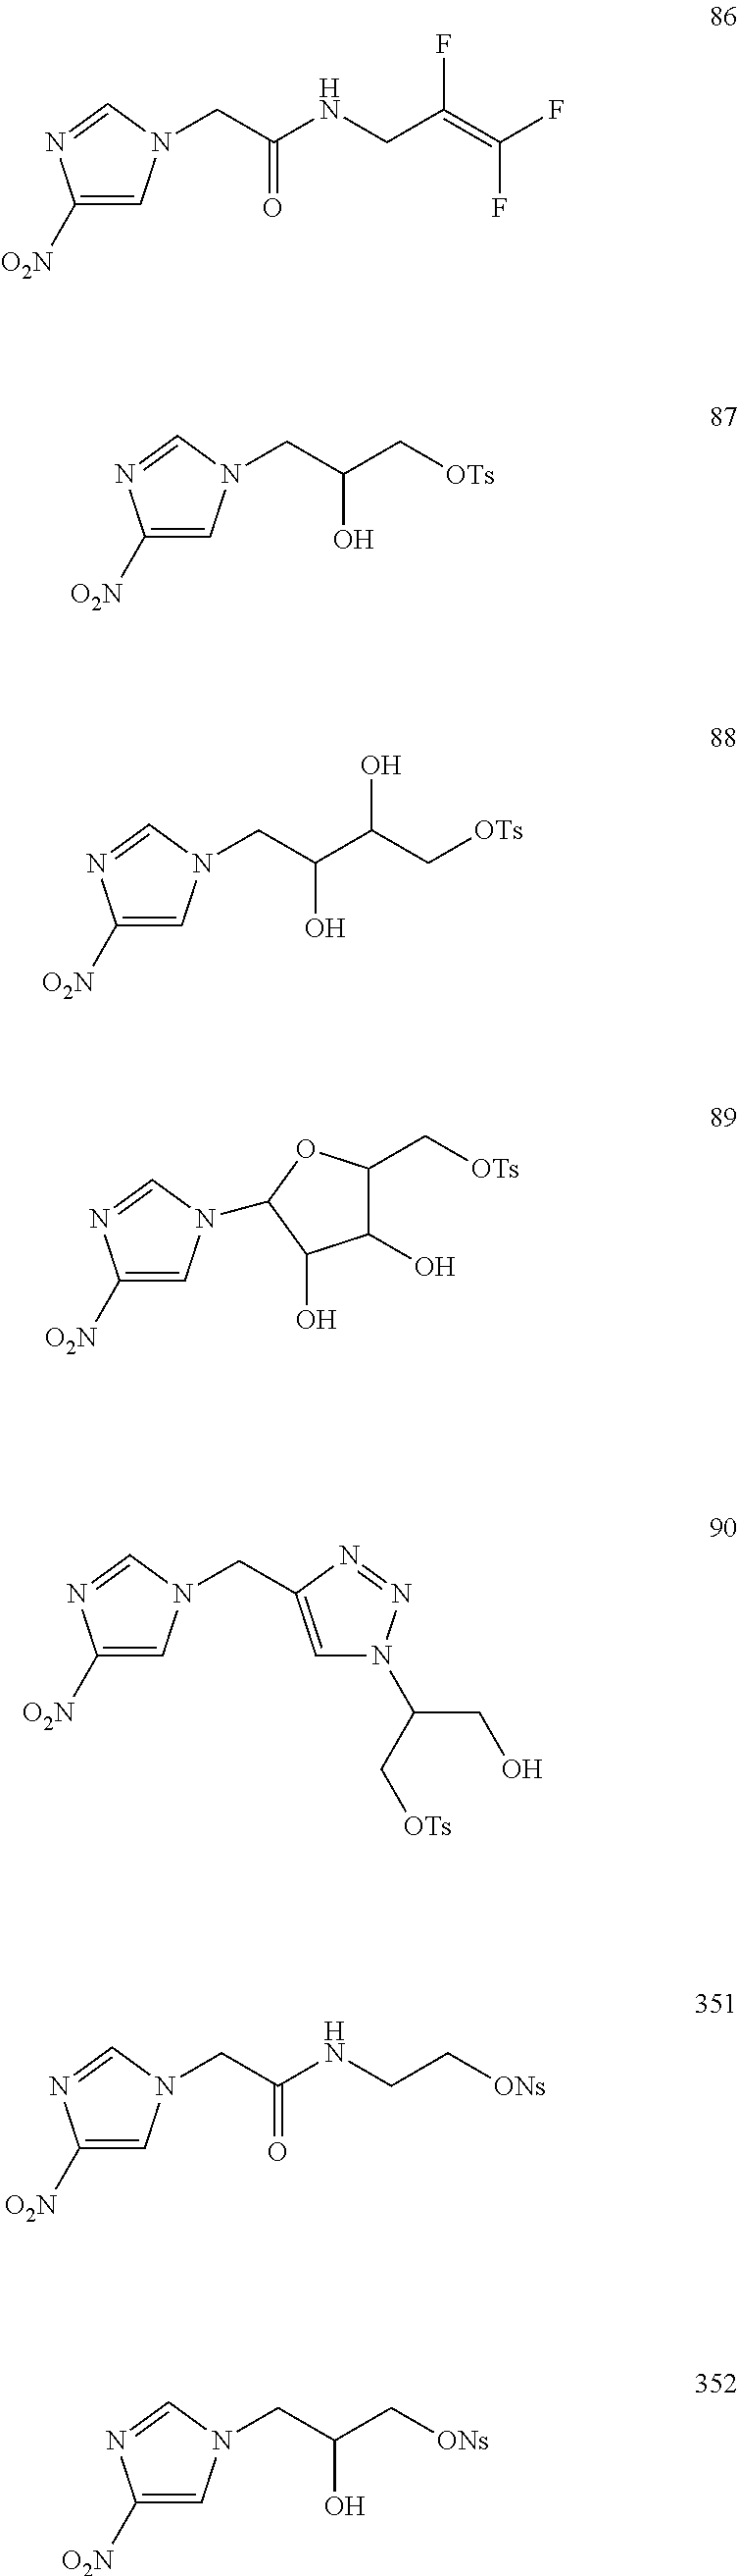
C1([O2N])=CN(CC(NCC(=C(F)F)F)=O)C=N1.C1([O2N])=CN(CC(C[OTs])O)C=N1.C1([O2N])=CN(CC(C(C[OTs])O)O)C=N1.C1([O2N])=CN(C2OC(C[OTs])C(O)C2O)C=N1.C1([O2N])=CN(CC2=CN(C(CO)C[OTs])N=N2)C=N1.C1([O2N])=CN(CC(NCC[ONs])=O)C=N1.C1([O2N])=CN(CC(C[ONs])O)C=N1
